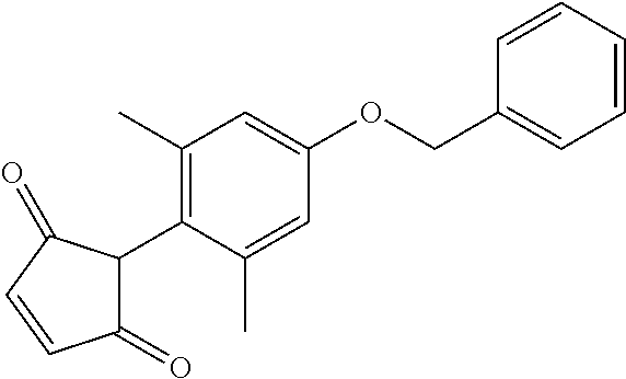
C1(=O)C(C2=C(C)C=C(OCC3=CC=CC=C3)C=C2C)C(=O)C=C1
